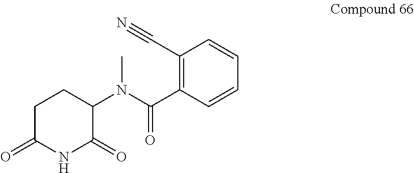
C1(N(C(C2=C(C#N)C=CC=C2)=O)C)C(=O)NC(=O)CC1
